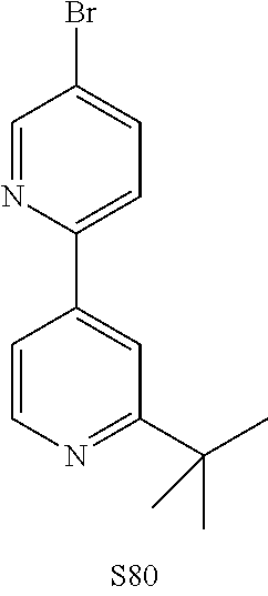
C1(C2=CC=C(Br)C=N2)=CC(C(C)(C)C)=NC=C1
